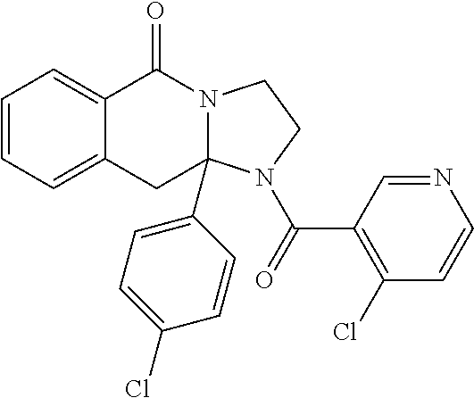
C1=CC=C2C(=C1)C(=O)N1CCN(C(=O)C3=C(Cl)C=CN=C3)C1(C1=CC=C(Cl)C=C1)C2
